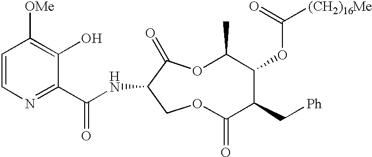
C1=CN=C(C(NC2C(=O)OC(C)C(OC([(CH2)16Me])=O)C(C[Ph])C(=O)OC2)=O)C(O)=C1[OMe]
